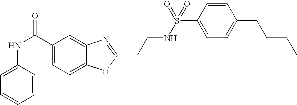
C1(C(NC2=CC=CC=C2)=O)=CC=C2C(=C1)N=C(CCNS(=O)(=O)C1=CC=C(CCCC)C=C1)O2
